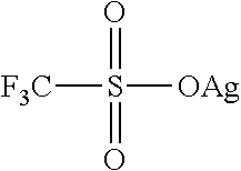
O=S(=O)([OAg])[F3C]
